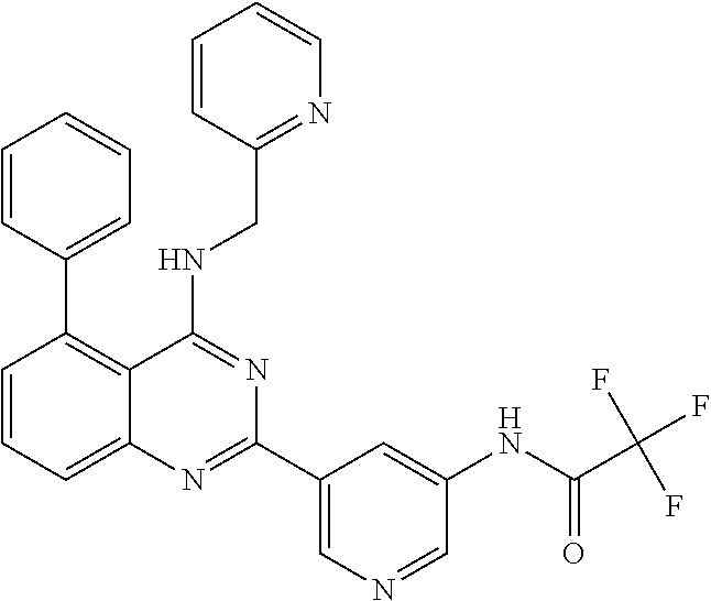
C1=CC(C2=C3C(=CC=C2)N=C(C2=CN=CC(NC(C(F)(F)F)=O)=C2)N=C3NCC2=NC=CC=C2)=CC=C1
